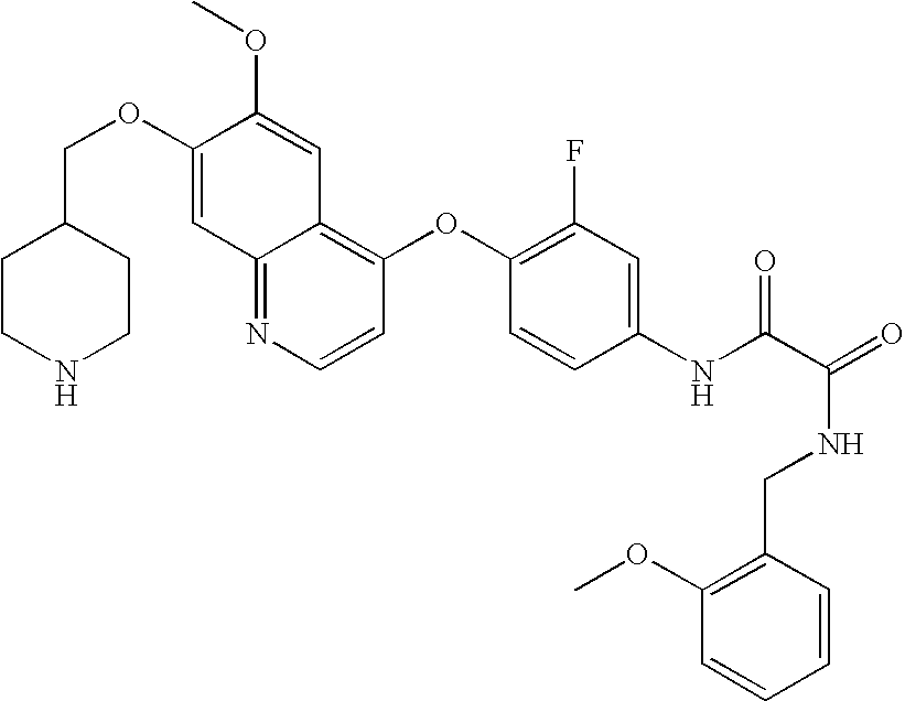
C(OC1=CC2=NC=CC(OC3=C(F)C=C(NC(C(=O)NCC4=C(OC)C=CC=C4)=O)C=C3)=C2C=C1OC)C1CCNCC1
